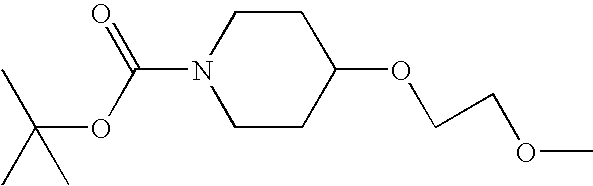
C1CN(C(=O)OC(C)(C)C)CCC1OCCOC
